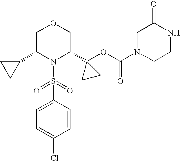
C1(C2N(S(=O)(=O)C3=CC=C(Cl)C=C3)C(C3(OC(=O)N4CCNC(=O)C4)CC3)COC2)CC1
